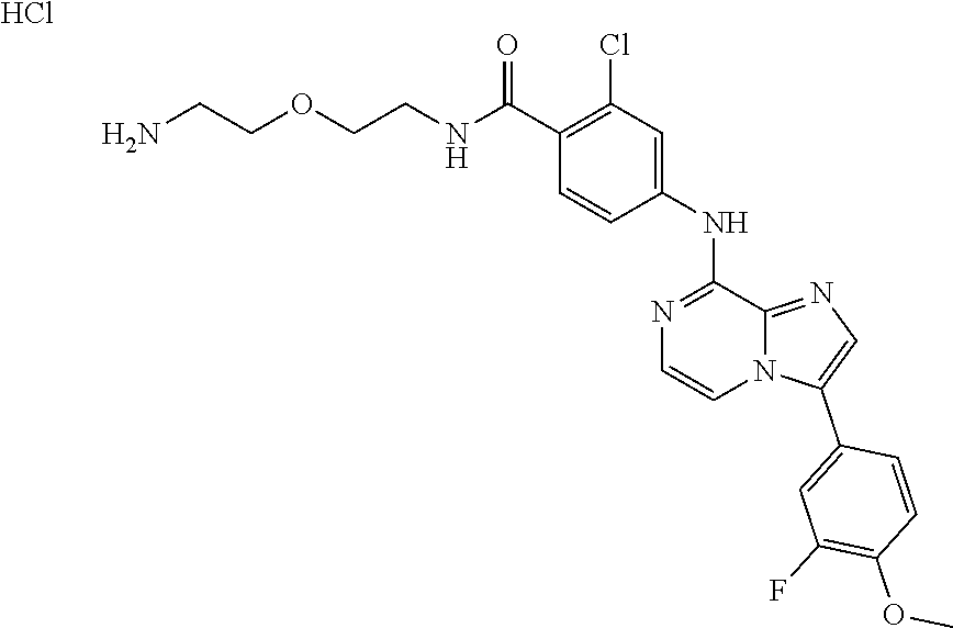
C(COCCNC(C1=C(Cl)C=C(NC2=NC=CN3C2=NC=C3C2=CC(F)=C(OC)C=C2)C=C1)=O)N.Cl
